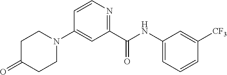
C1=CN=C(C(NC2=CC=CC([CF3])=C2)=O)C=C1N1CCC(=O)CC1
